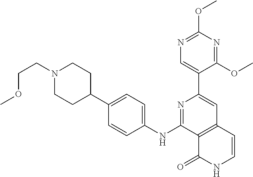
C12=C(C=CNC1=O)C=C(C1=CN=C(OC)N=C1OC)N=C2NC1=CC=C(C2CCN(CCOC)CC2)C=C1
